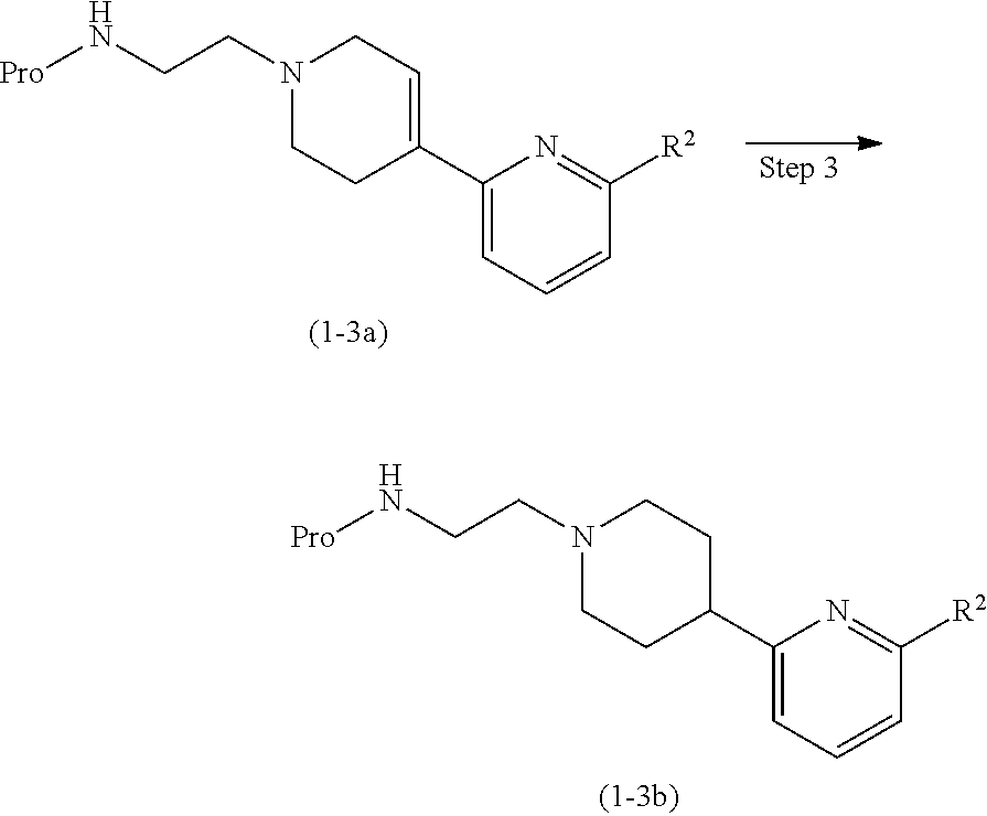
N1(CCN[Pro])CCC(C2=CC=CC([R2])=N2)=CC1.N1(CCN[Pro])CCC(C2=CC=CC([R2])=N2)CC1
